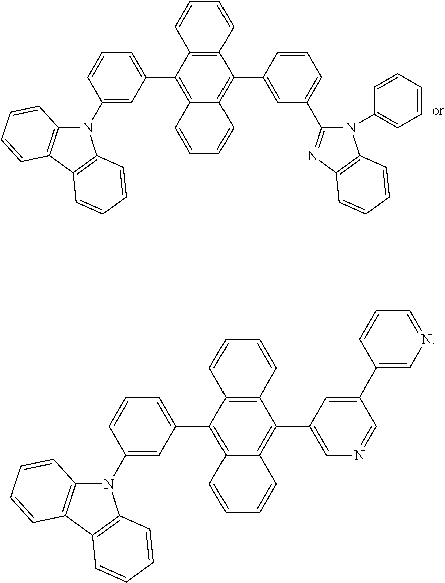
C1=CC2=C(C=C1)C(C1=CC=CC(N3C4=C(C5=C3C=CC=C5)C=CC=C4)=C1)=C1C(=C2C2=CC(C3=NC4=C(C=CC=C4)N3C3=CC=CC=C3)=CC=C2)C=CC=C1.C1=CC2=C(C=C1)C(C1=CC=CC(N3C4=C(C5=C3C=CC=C5)C=CC=C4)=C1)=C1C(=C2C2=CN=CC(C3=CN=CC=C3)=C2)C=CC=C1
